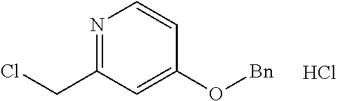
N1=C(CCl)C=C(O[Bn])C=C1.Cl
